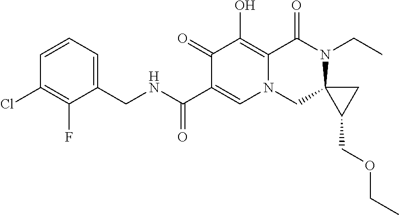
C1(F)=C(Cl)C=CC=C1CNC(C1=CN2CC3(N(CC)C(=O)C2=C(O)C1=O)C(COCC)C3)=O
